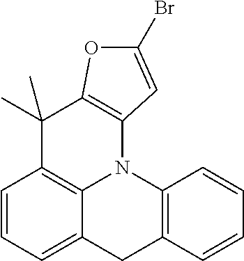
C1=CC=C2C3=C1C(C)(C)C1=C(N3C3=C(C2)C=CC=C3)C=C(Br)O1
